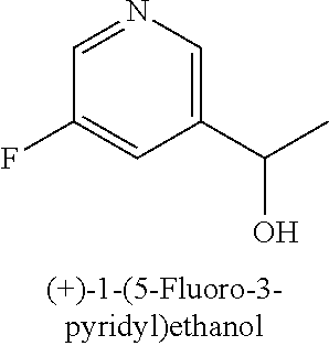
C1(F)=CC(C(C)O)=CN=C1
